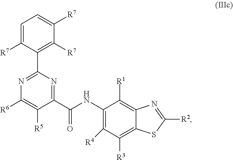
C1(NC(C2=NC(C3=C([R7])C([R7])=CC=C3[R7])=NC([R6])=C2[R5])=O)=C([R4])C([R3])=C2C(=C1[R1])N=C([R2])S2
